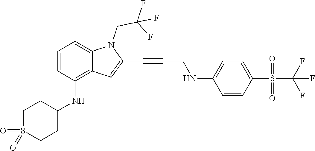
C(C#CC1=CC2=C(NC3CCS(=O)(=O)CC3)C=CC=C2N1CC(F)(F)F)NC1=CC=C(S(C(F)(F)F)(=O)=O)C=C1
